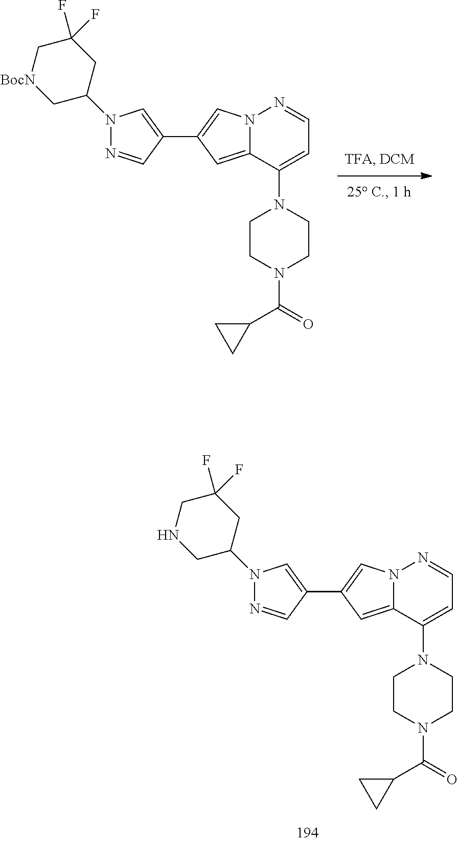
C1(C2=CN3C(=C2)C(N2CCN(C(=O)C4CC4)CC2)=CC=N3)=CN(C2CC(F)(F)CNC2)N=C1.C1(C2=CN3C(=C2)C(N2CCN(C(=O)C4CC4)CC2)=CC=N3)=CN(C2CC(F)(F)C[BocN]C2)N=C1
